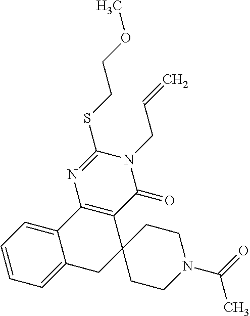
C1=CC=C2C(=C1)C1=C(C3(C2)CCN(C(=O)C)CC3)C(=O)N(CC=C)C(SCCOC)=N1
